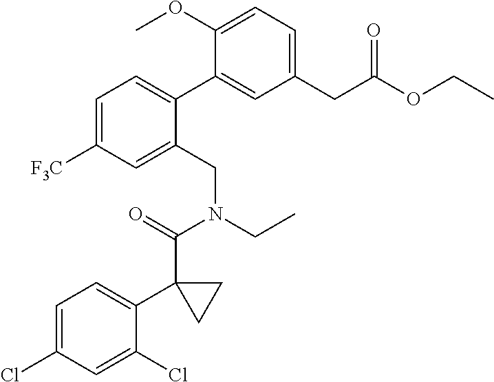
C1(CC(OCC)=O)=CC=C(OC)C(C2=CC=C([F3C])C=C2CN(CC)C(=O)C2(C3=CC=C(Cl)C=C3Cl)CC2)=C1
